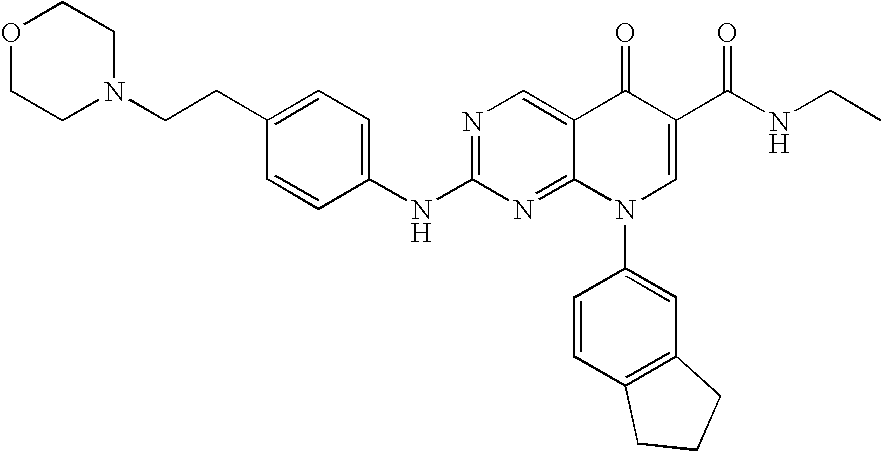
N1=C(NC2=CC=C(CCN3CCOCC3)C=C2)N=C2C(=C1)C(=O)C(C(NCC)=O)=CN2C1=CC2=C(C=C1)CCC2
